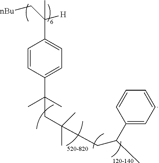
C1=CC(C(C)(C)CC(C)(CC(C)C2=CC=CC=C2)C)=CC=C1C(C)([H])C[nBu]
